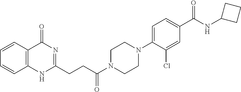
C1=CC2=C(C=C1)NC(CCC(N1CCN(C3=CC=C(C(NC4CCC4)=O)C=C3Cl)CC1)=O)=NC2=O
